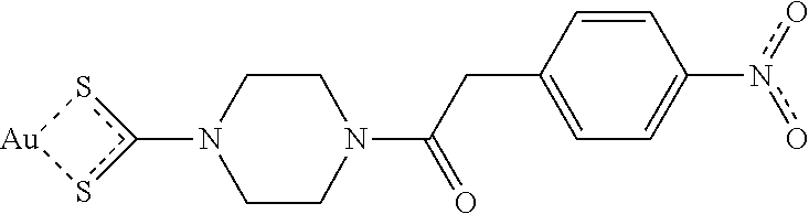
c1(N2CCN(C(CC3=CC=C(n(o)o)C=C3)=O)CC2)s[Au]s1
